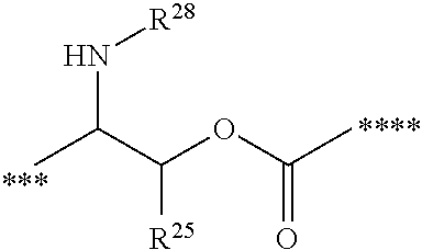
CC(C(OC(C)=O)[R25])N[R28]
